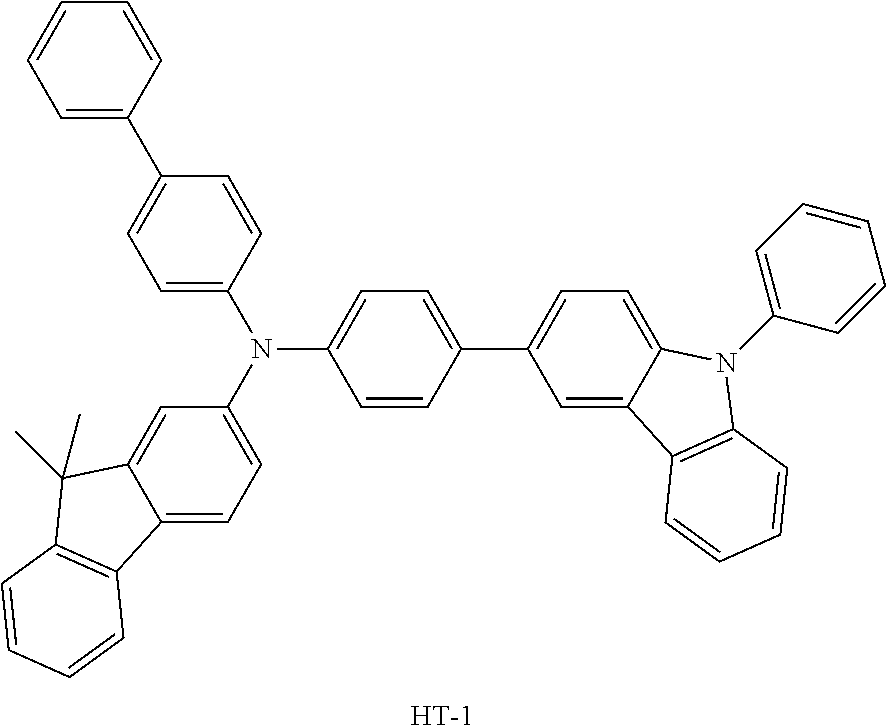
C1=CC(C2=CC=C3C(=C2)C2=C(N3C3=CC=CC=C3)C=CC=C2)=CC=C1N(C1=CC=C(C2=CC=CC=C2)C=C1)C1=CC=C2C(=C1)C(C)(C)C1=C2C=CC=C1.[H]
